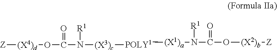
N([R1])(C(=O)O[(X4)d][Z])[(X3)c][POLY1][(X1)a]N([R1])C(=O)O[(X2)b][Z]
